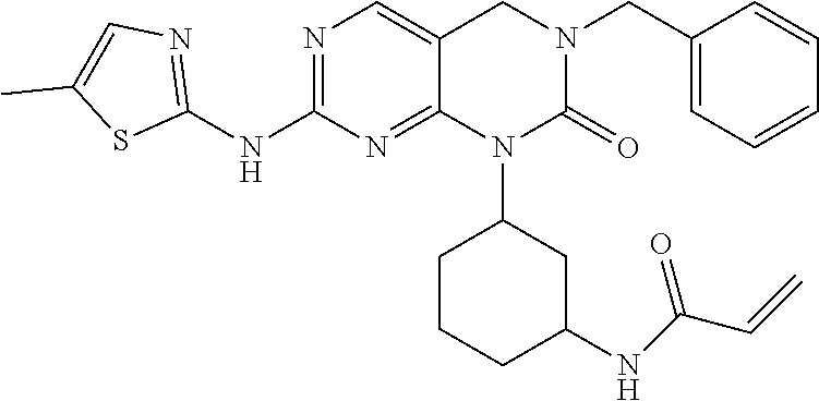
C1=C(CN2CC3=CN=C(NC4=NC=C(C)S4)N=C3N(C3CCCC(NC(C=C)=O)C3)C2=O)C=CC=C1
